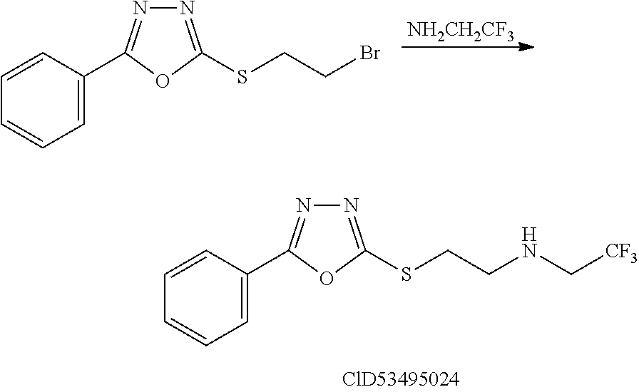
C1=C(C2=NN=C(SCCBr)O2)C=CC=C1.[NH2CH2CF3].C1=C(C2=NN=C(SCCNC[CF3])O2)C=CC=C1
